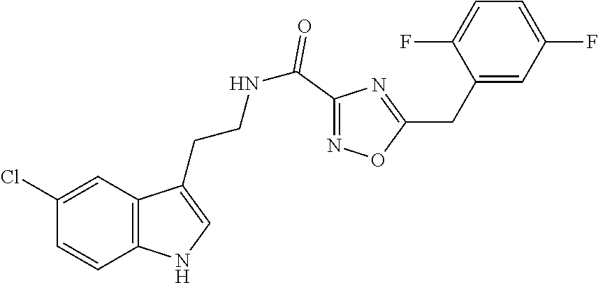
C1(Cl)=CC2=C(C=C1)NC=C2CCNC(C1=NOC(CC2=CC(F)=CC=C2F)=N1)=O
